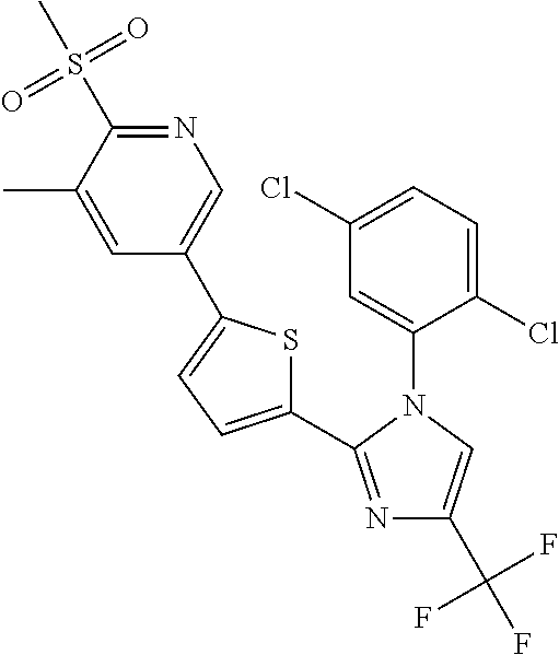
C1=C(C)C(S(=O)(=O)C)=NC=C1C1=CC=C(C2=NC(C(F)(F)F)=CN2C2=CC(Cl)=CC=C2Cl)S1
